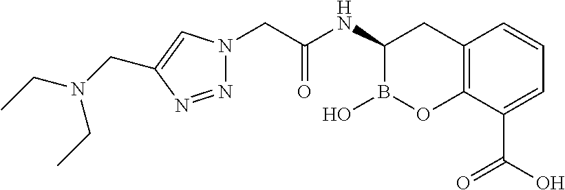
C12=C(C(C(O)=O)=CC=C1)OB(O)C(NC(CN1N=NC(CN(CC)CC)=C1)=O)C2
